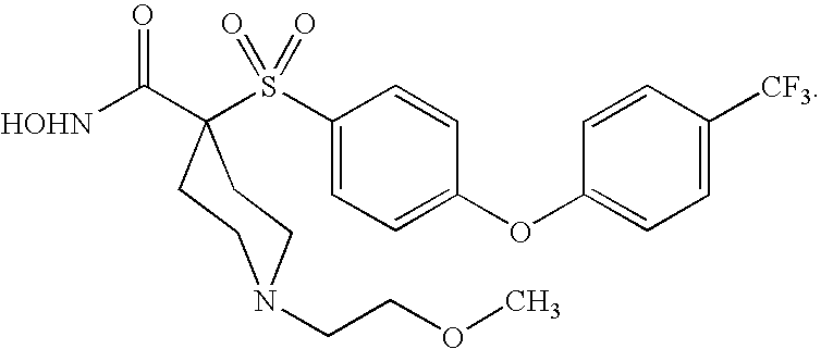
[HOHN]C(C1(S(C2=CC=C(OC3=CC=C([CF3])C=C3)C=C2)(=O)=O)CCN(CCOC)CC1)=O
